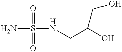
NS(=O)(=O)NCC(O)CO
